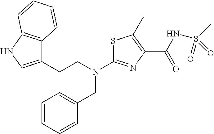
C(CN(CC1=CC=CC=C1)C1=NC(C(NS(C)(=O)=O)=O)=C(C)S1)C1=CNC2=C1C=CC=C2
